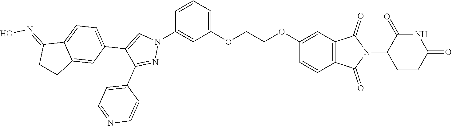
C1=CC=C(OCCOC2=CC3=C(C=C2)C(=O)N(C2CCC(=O)NC2=O)C3=O)C=C1N1C=C(C2=CC=C3C(=C2)CCC3=NO)C(C2=CC=NC=C2)=N1
